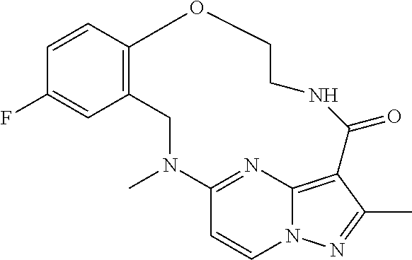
C12=C(C=CC(F)=C1)OCCNC(=O)C1=C3N(C=CC(=N3)N(C)C2)N=C1C
